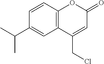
C12=C(C=CC(C(C)C)=C1)OC(=O)C=C2CCl
